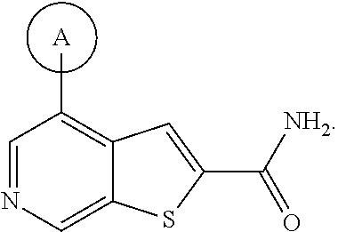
[A].C1=NC=C2C(=C1C)C=C(C([NH2])=O)S2
